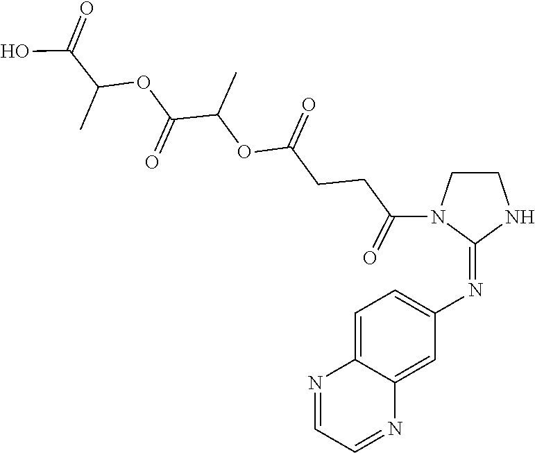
C1CN(C(CCC(OC(C(OC(C(=O)O)C)=O)C)=O)=O)C(=NC2=CC=C3C(=C2)N=CC=N3)N1
